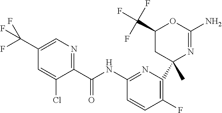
C1(C(NC2=NC(C3(C)N=C(N)OC(C(F)(F)F)C3)=C(F)C=C2)=O)=NC=C(C(F)(F)F)C=C1Cl
